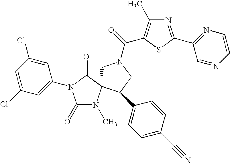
C1N(C(=O)C2=C(C)N=C(C3=NC=CN=C3)S2)CC(C2=CC=C(C#N)C=C2)C12N(C)C(=O)N(C1=CC(Cl)=CC(Cl)=C1)C2=O
